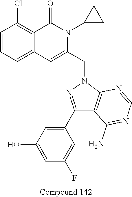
C1=CC=C2C(=C1Cl)C(=O)N(C1CC1)C(CN1N=C(C3=CC(O)=CC(F)=C3)C3=C1N=CN=C3N)=C2
